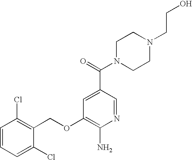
C1=CC=C(Cl)C(COC2=C(N)N=CC(C(=O)N3CCN(CCO)CC3)=C2)=C1Cl
